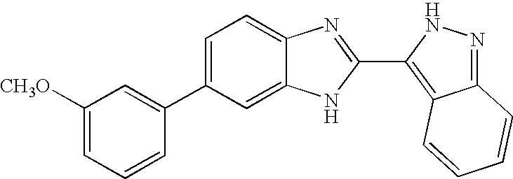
C1=C(C2=CC([CH3O])=CC=C2)C=C2C(=C1)N=C(C1=C3C(=NN1)C=CC=C3)N2
